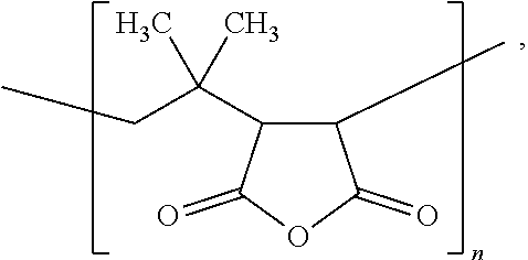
C1(C)C(C(CC)(C)C)C(=O)OC1=O
